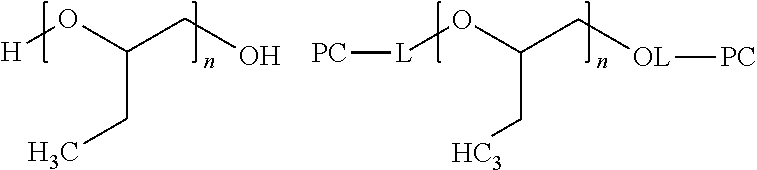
[PC][L]OC(C[OL][PC])C[HC3].[H]OC(CO)CC
